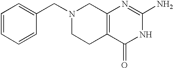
C1=CC=CC(CN2CCC3=C(C2)N=C(N)NC3=O)=C1
